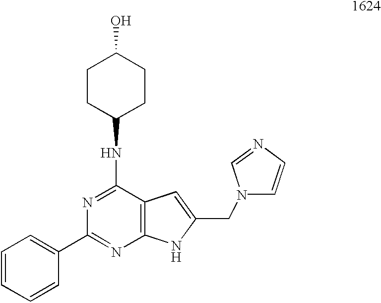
C12=C(NC(CN3C=CN=C3)=C1)N=C(C1=CC=CC=C1)N=C2NC1CCC(O)CC1
